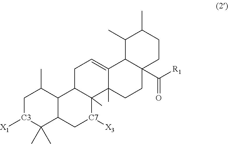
C1[C3]([X1])C(C)(C)C2C(C1C)C1C(C)([C7]([X3])C2)C2(C)C(=CC1)C1C(C([R1])=O)(CC2)CCC(C)C1C
